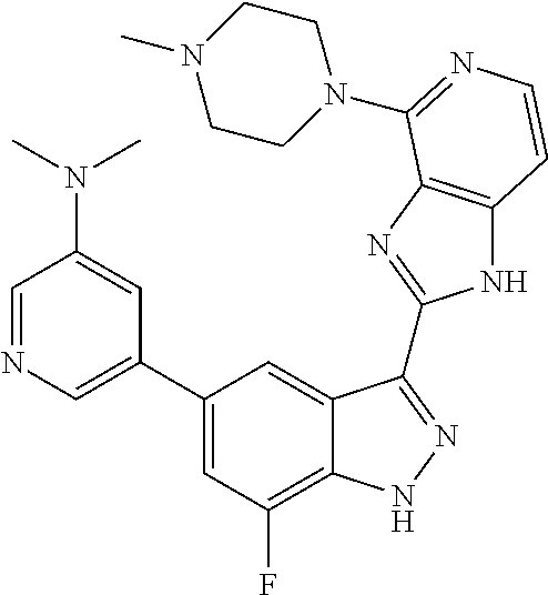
C1=C(C2=CC(F)=C3C(=C2)C(C2=NC4=C(N2)C=CN=C4N2CCN(C)CC2)=NN3)C=C(N(C)C)C=N1
